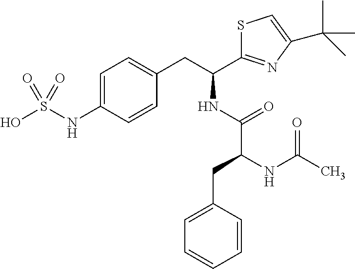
C1=C(NS(O)(=O)=O)C=CC(CC(C2=NC(C(C)(C)C)=CS2)NC(=O)C(NC(C)=O)CC2=CC=CC=C2)=C1
